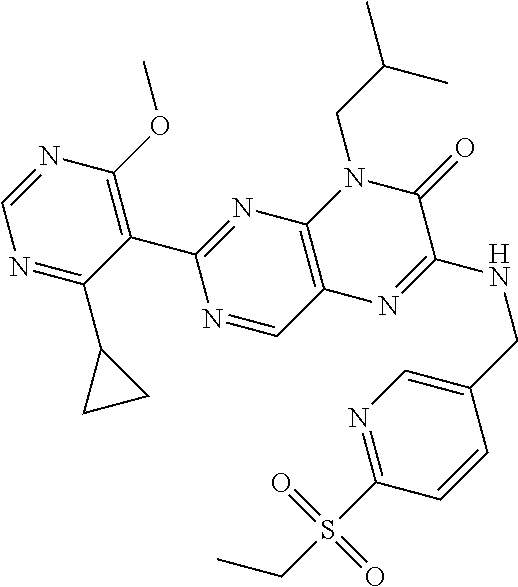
N1=C(C2CC2)C(C2=NC3=C(C=N2)N=C(NCC2=CN=C(S(CC)(=O)=O)C=C2)C(=O)N3CC(C)C)=C(OC)N=C1
